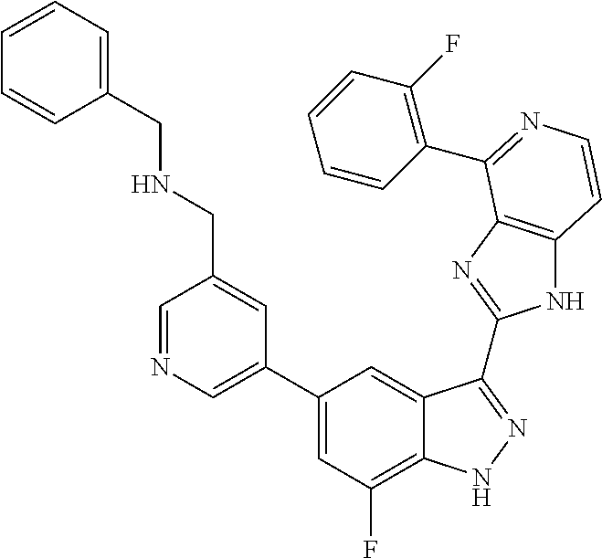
C1(C2=CN=CC(CNCC3=CC=CC=C3)=C2)=CC(F)=C2C(=C1)C(C1=NC3=C(N1)C=CN=C3C1=C(F)C=CC=C1)=NN2
